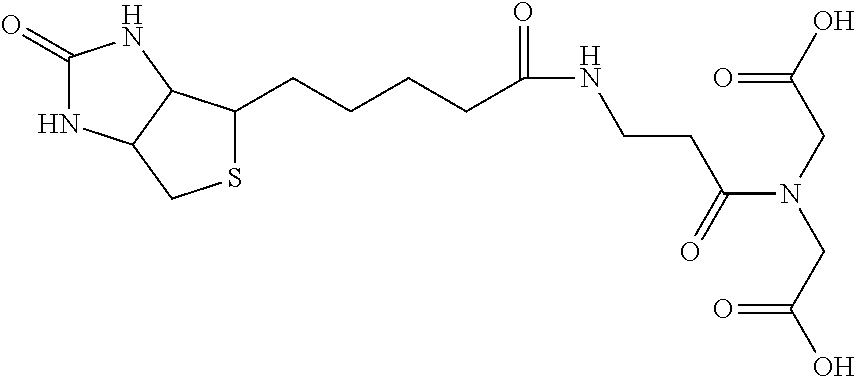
C1(=O)NC2C(N1)C(CCCCC(NCCC(=O)N(CC(=O)O)CC(O)=O)=O)SC2
